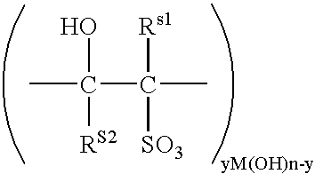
C(O)(C([Rs1])([SO3])C)([RS2])C
